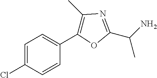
C1=C(Cl)C=CC(C2=C(C)N=C(C(N)C)O2)=C1
